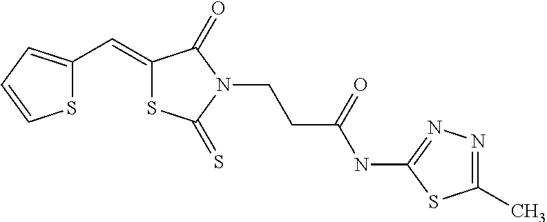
S1C(C=C2SC(=S)N(CCC(NC3=NN=C(C)S3)=O)C2=O)=CC=C1
